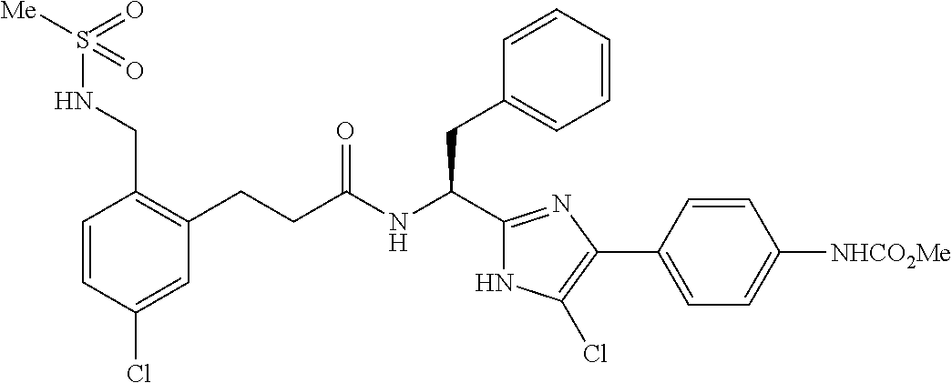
C1(Cl)=CC(CCC(NC(CC2=CC=CC=C2)C2=NC(C3=CC=C([NHCO2Me])C=C3)=C(Cl)N2)=O)=C(CNS([Me])(=O)=O)C=C1
